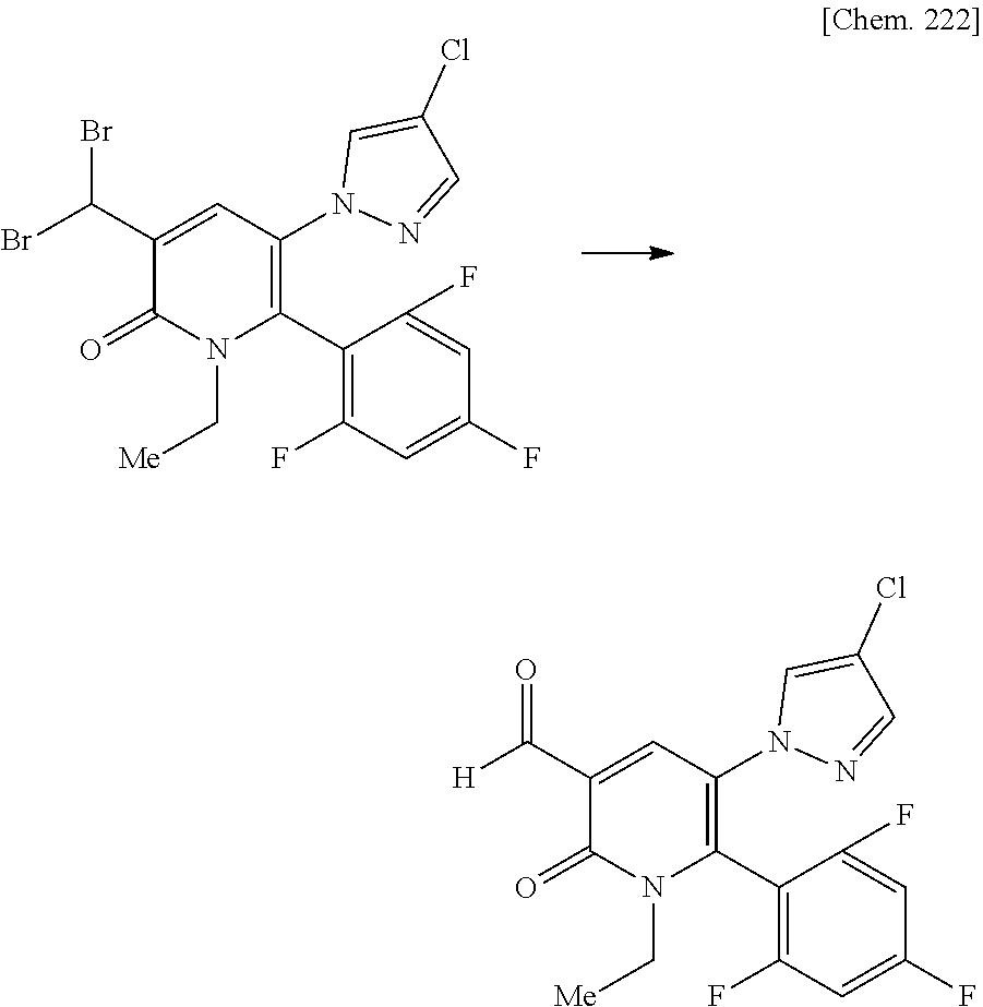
C1(C(Br)Br)=CC(N2N=CC(Cl)=C2)=C(C2=C(F)C=C(F)C=C2F)N(C[Me])C1=O.C1(C([H])=O)=CC(N2N=CC(Cl)=C2)=C(C2=C(F)C=C(F)C=C2F)N(C[Me])C1=O
